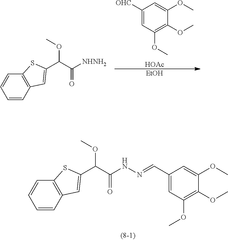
C(C(NN=CC1=CC(OC)=C(OC)C(OC)=C1)=O)(OC)C1=CC2=C(C=CC=C2)S1.C1([OHC])=CC(OC)=C(OC)C(OC)=C1.[HOAc].[EtOH].C(C([NHNH2])=O)(OC)C1=CC2=C(C=CC=C2)S1
